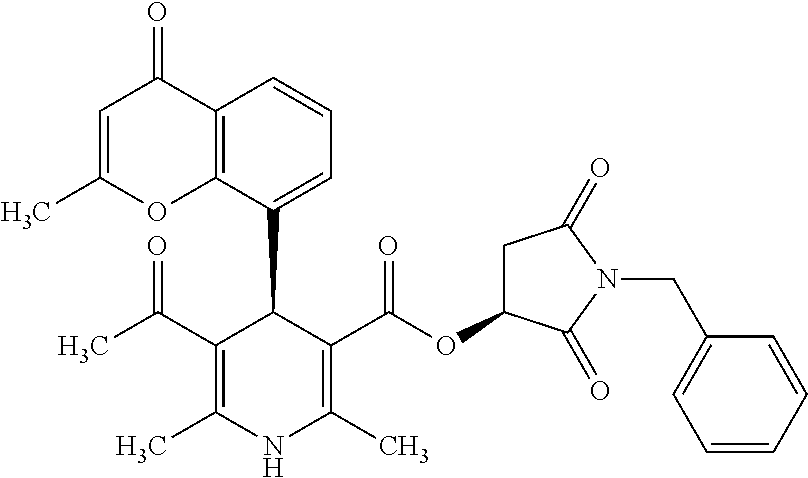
CC(C1=C(C)NC(C)=C(C(OC2CC(=O)N(CC3=CC=CC=C3)C2=O)=O)C1C1=CC=CC2=C1OC(C)=CC2=O)=O
